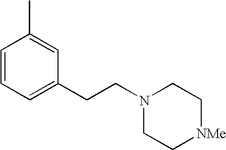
C1=CC=C(CCN2CC[NMe]CC2)C=C1C
